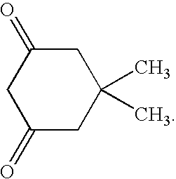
C1C(=O)CC(=O)CC1(C)C
